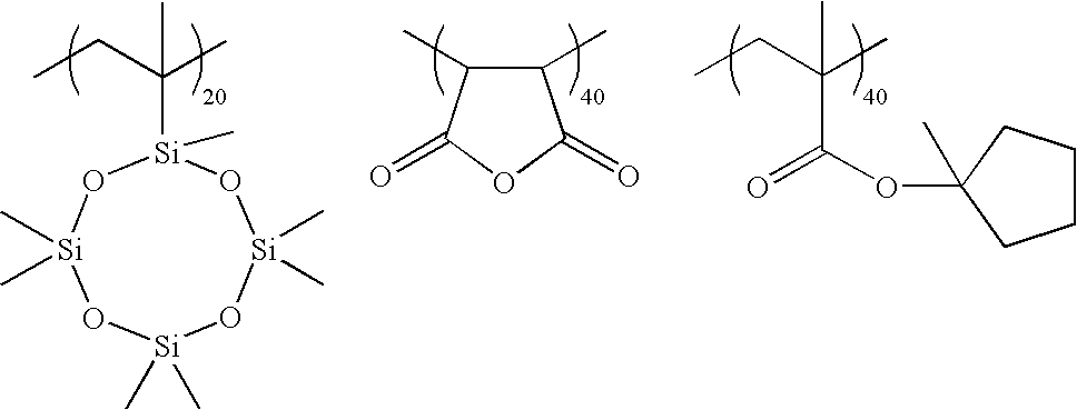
CCC(C)([Si]1(C)O[Si](C)(C)O[Si](C)(C)O[Si](C)(C)O1)C.CCC(C)(C(OC1(C)CCCC1)=O)C.C1(C)C(C)C(=O)OC1=O
